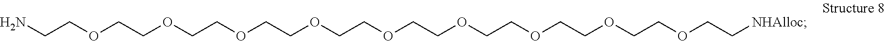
O(CCOCCOCCOCCOCCOCCOCCOCCOCC[NHAlloc])CCN
